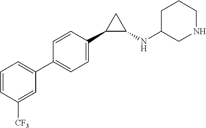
C1=CC([CF3])=CC(C2=CC=C(C3C(NC4CNCCC4)C3)C=C2)=C1
